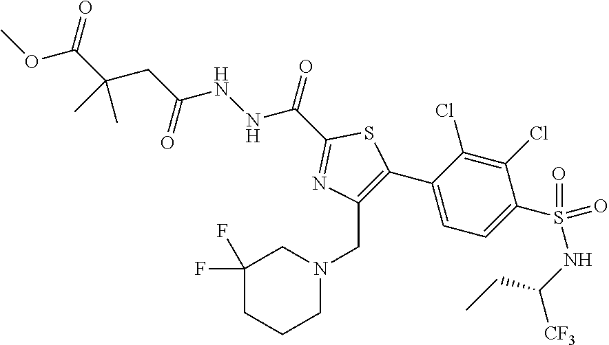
C1(C(=O)NNC(CC(C(OC)=O)(C)C)=O)=NC(CN2CC(F)(F)CCC2)=C(C2=CC=C(S(NC(CC)[CF3])(=O)=O)C(Cl)=C2Cl)S1
